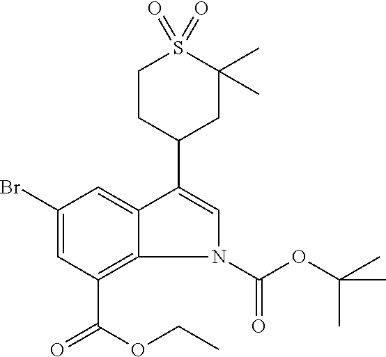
N1(C(OC(C)(C)C)=O)C=C(C2CC(C)(C)S(=O)(=O)CC2)C2=CC(Br)=CC(C(OCC)=O)=C12
